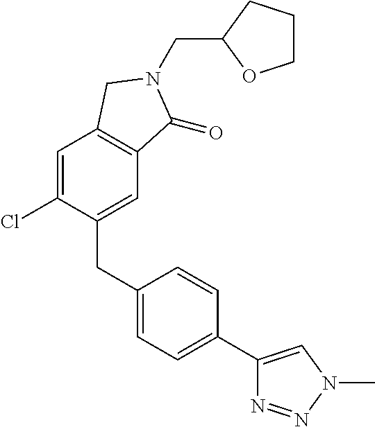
C1=C(Cl)C(CC2=CC=C(C3=CN(C)N=N3)C=C2)=CC2=C1CN(CC1CCCO1)C2=O
